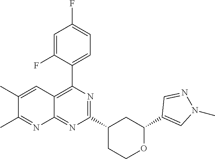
C1(C2=CN(C)N=C2)OCCC(C2=NC(C3=CC=C(F)C=C3F)=C3C(=N2)N=C(C)C(C)=C3)C1
